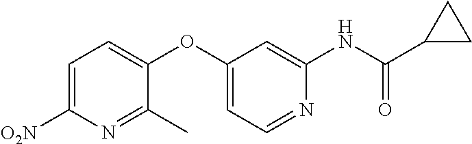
C1=C([O2N])N=C(C)C(OC2=CC=NC(NC(C3CC3)=O)=C2)=C1
